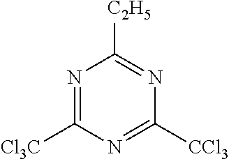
N1=C([CCl3])N=C([CCl3])N=C1[C2H5]
